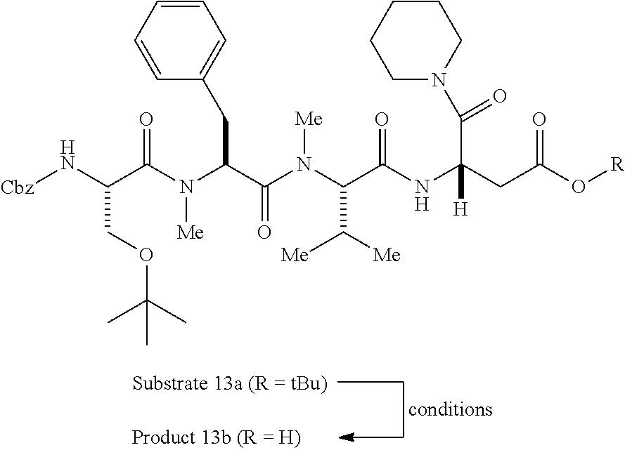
[Cbz]NC(C(N(C(C(N(C(C(NC(CC(O[R])=O)(C(N1CCCCC1)=O)[H])=O)C([Me])[Me])[Me])=O)CC1=CC=CC=C1)[Me])=O)COC(C)(C)C
